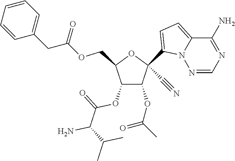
C1(OC(=O)C)C(OC(=O)C(N)C(C)C)C(COC(CC2=CC=CC=C2)=O)OC1(C1=CC=C2N1N=CN=C2N)C#N
